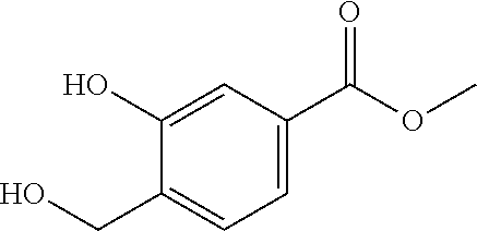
C1=C(C(OC)=O)C=C(O)C(CO)=C1
